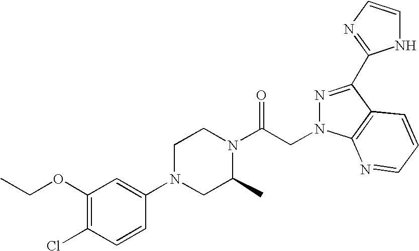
C1(OCC)=C(Cl)C=CC(N2CC(C)N(C(CN3N=C(C4=NC=CN4)C4=C3N=CC=C4)=O)CC2)=C1
